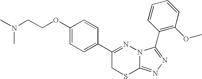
C1=C(OCCN(C)C)C=CC(C2=NN3C(=NN=C3C3=C(OC)C=CC=C3)SC2)=C1
